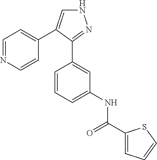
C1=NC=CC(C2=CNN=C2C2=CC(NC(C3=CC=CS3)=O)=CC=C2)=C1
